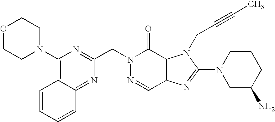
N1(CC2=NC(N3CCOCC3)=C3C(=N2)C=CC=C3)N=CC2=C(C1=O)N(CC#CC)C(N1CC(N)CCC1)=N2
